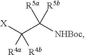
C(C([NHBoc])([R5b])[R5a])([X])([R4a])[R4b]
